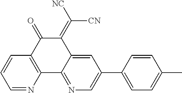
C1=NC2=C(C=C1)C(=O)C(=C([NC])[CN])C1=CC(C3=CC=C(C)C=C3)=CN=C21
